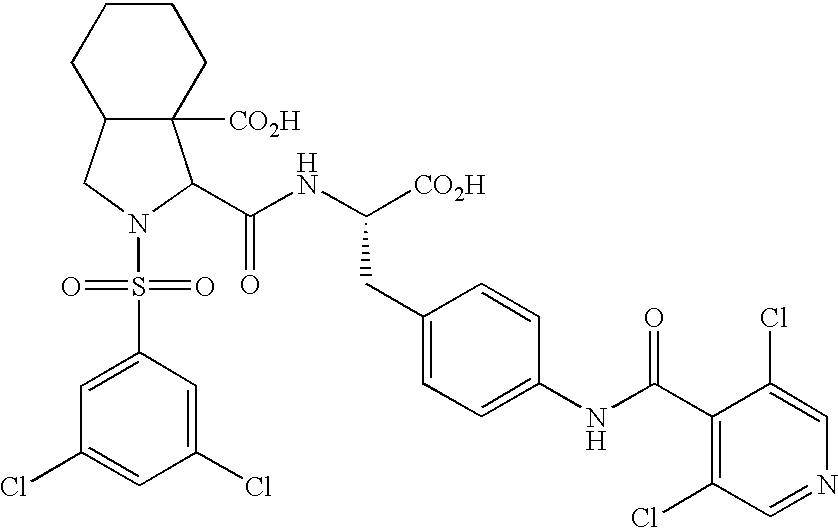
C1(S(=O)(=O)N2CC3C([CO2H])(C2C(NC([CO2H])CC2=CC=C(NC(C4=C(Cl)C=NC=C4Cl)=O)C=C2)=O)CCCC3)=CC(Cl)=CC(Cl)=C1
